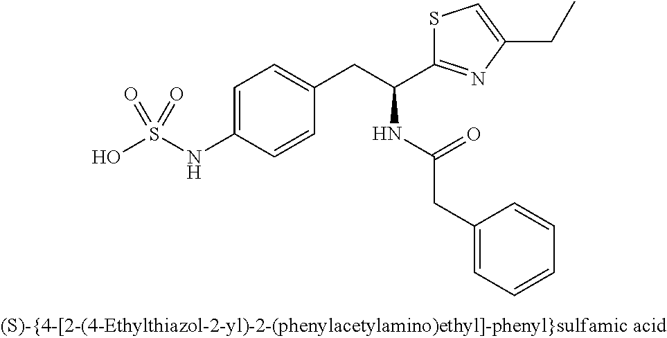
OS(NC1=CC=C(CC(C2=NC(CC)=CS2)NC(CC2=CC=CC=C2)=O)C=C1)(=O)=O
